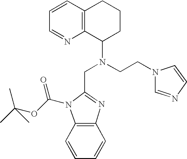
C1=NC2=C(C=C1)CCCC2N(CCN1C=NC=C1)CC1=NC2=C(N1C(OC(C)(C)C)=O)C=CC=C2
